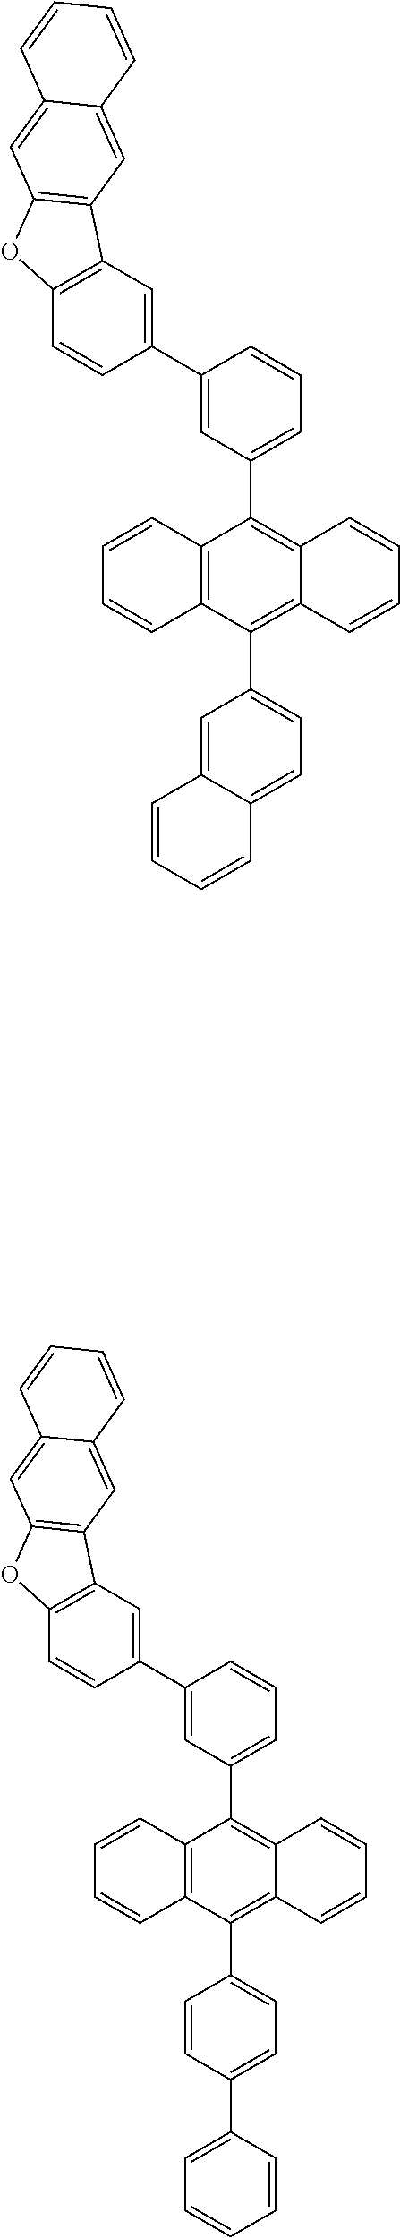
C12=C(C(C3=CC=C4C(=C3)C=CC=C4)=C3C(=C1C1=CC=CC(C4=CC5=C(C=C4)OC4=C5C=C5C(=C4)C=CC=C5)=C1)C=CC=C3)C=CC=C2.C12=C(C(C3=CC=C(C4=CC=CC=C4)C=C3)=C3C(=C1C1=CC=CC(C4=CC5=C(C=C4)OC4=C5C=C5C(=C4)C=CC=C5)=C1)C=CC=C3)C=CC=C2
